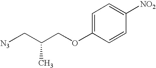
[N3]CC(COC1=CC=C([NO2])C=C1)C
